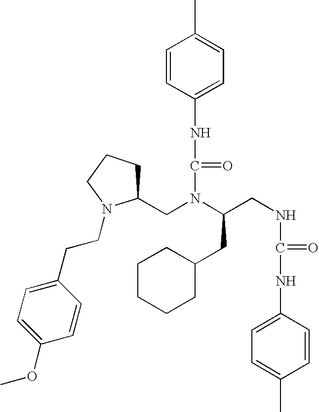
C(N(CC1CCCN1CCC1=CC=C(OC)C=C1)C(CNC(NC1=CC=C(C)C=C1)=O)CC1CCCCC1)(NC1=CC=C(C)C=C1)=O
